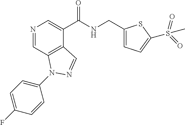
N1=CC2=C(C(C(NCC3=CC=C(S(=O)(=O)C)S3)=O)=C1)C=NN2C1=CC=C(F)C=C1
